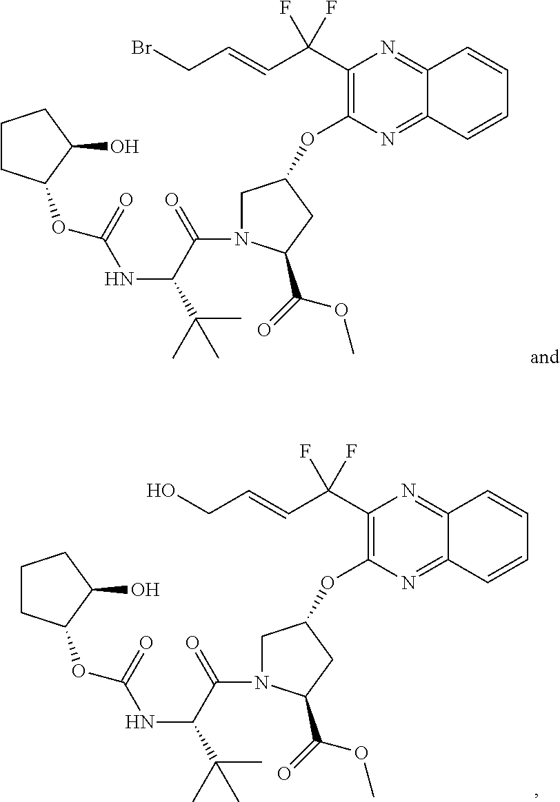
C1(C(C=CCO)(F)F)=C(OC2CN(C(=O)C(NC(=O)OC3C(O)CCC3)C(C)(C)C)C(C(=O)OC)C2)N=C2C(=N1)C=CC=C2.C1(C(C=CCBr)(F)F)=C(OC2CN(C(=O)C(NC(=O)OC3C(O)CCC3)C(C)(C)C)C(C(=O)OC)C2)N=C2C(=N1)C=CC=C2
